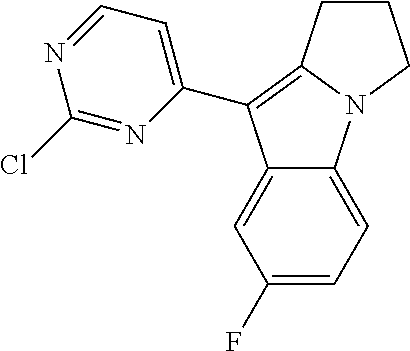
C1(Cl)=NC(C2=C3N(C4=CC=C(F)C=C42)CCC3)=CC=N1
